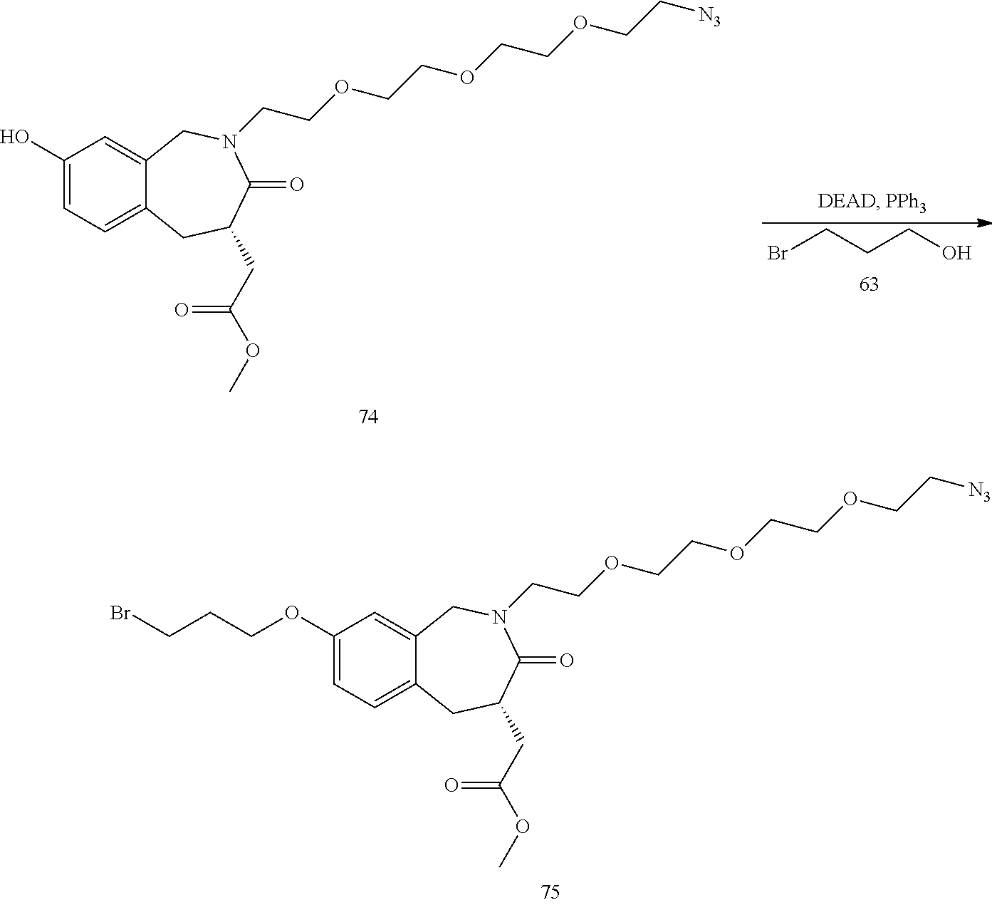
C1(O)=CC=C2C(=C1)CN(CCOCCOCCOCC[N3])C(=O)C(CC(OC)=O)C2.BrCCCO.C1(OCCCBr)=CC=C2C(=C1)CN(CCOCCOCCOCC[N3])C(=O)C(CC(OC)=O)C2
